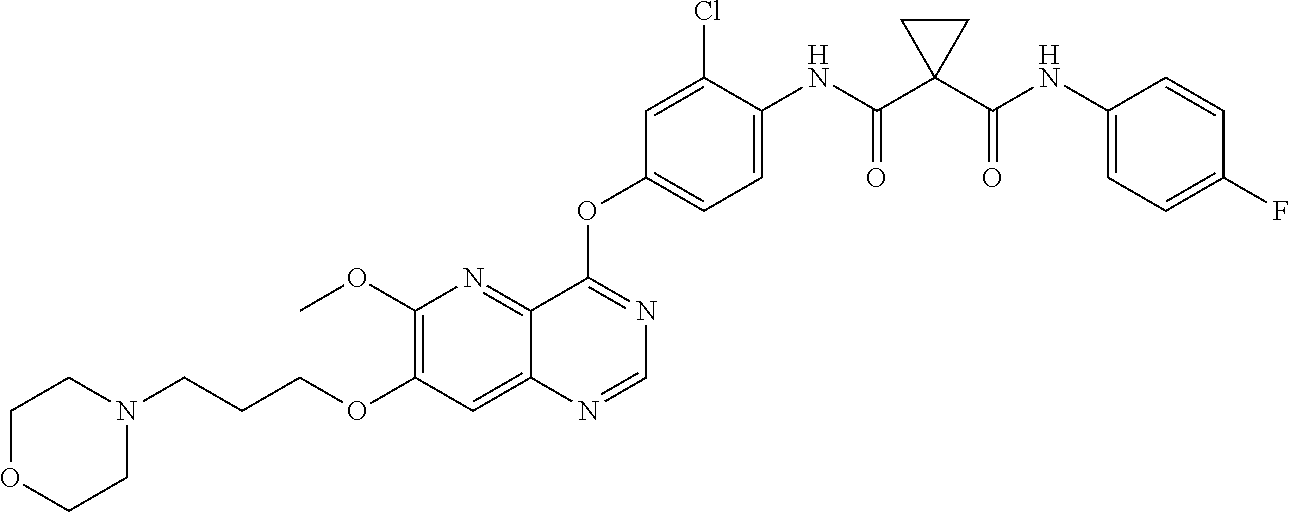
C1(OC)=C(OCCCN2CCOCC2)C=C2C(=N1)C(OC1=CC=C(NC(C3(C(NC4=CC=C(F)C=C4)=O)CC3)=O)C(Cl)=C1)=NC=N2
